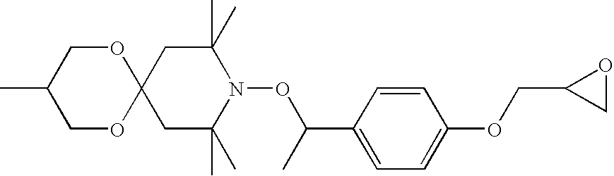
C12(CC(C)(C)N(OC(C3=CC=C(OCC4CO4)C=C3)C)C(C)(C)C1)OCC(C)CO2
